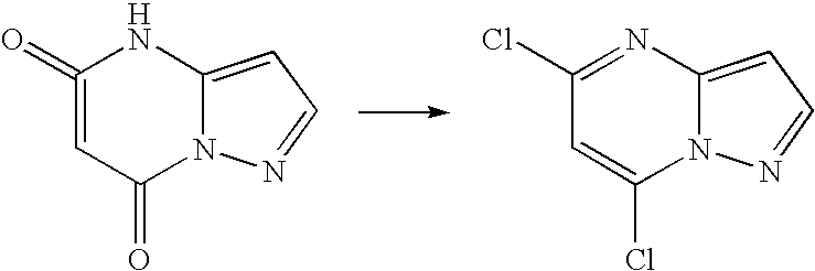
ClC1=NC2=CC=NN2C(Cl)=C1.O=C1=CC(=O)N2C(=CC=N2)N1
